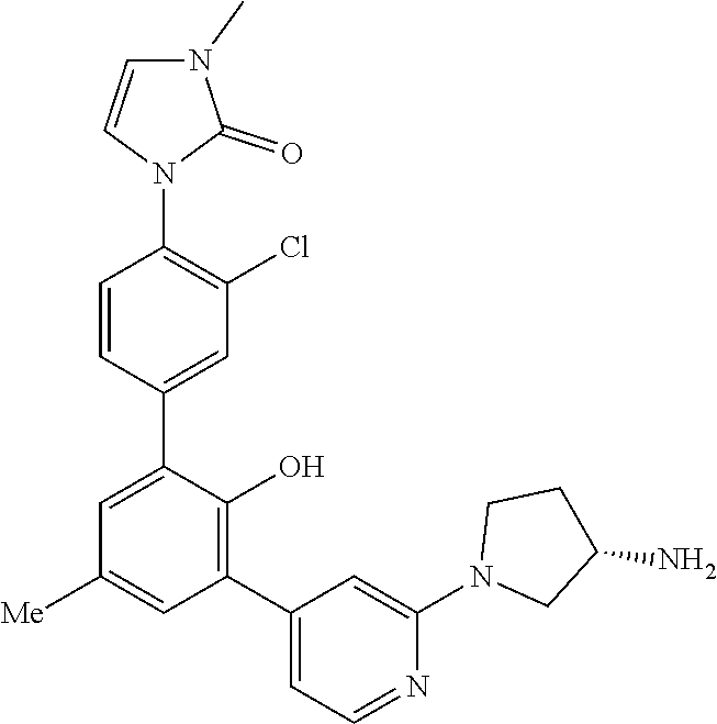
C1=CN(C2=C(Cl)C=C(C3=CC([Me])=CC(C4=CC=NC(N5CC(N)CC5)=C4)=C3O)C=C2)C(=O)N1C
